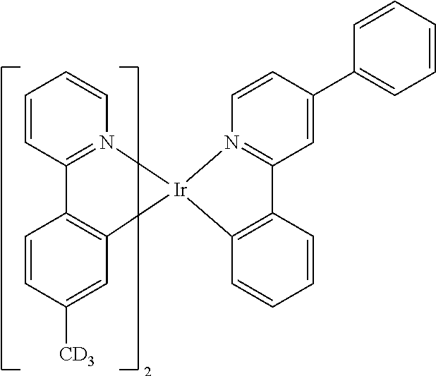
C1=CC([CD3])=CC2=C1C1=N(C=CC=C1)[Ir]21N2=C(C3=C1C=CC=C3)C=C(C1=CC=CC=C1)C=C2
